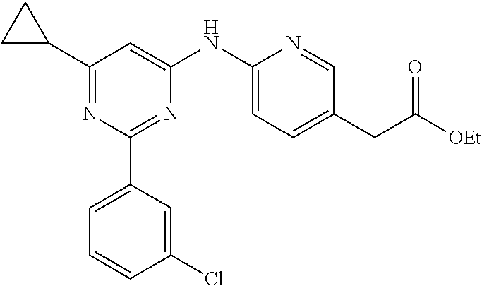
C1=C(C2=NC(NC3=CC=C(CC([OEt])=O)C=N3)=CC(C3CC3)=N2)C=C(Cl)C=C1
